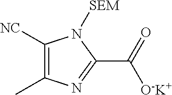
C1([NC])=C(C)N=C(C(=O)[O-K+])N1[SEM]
